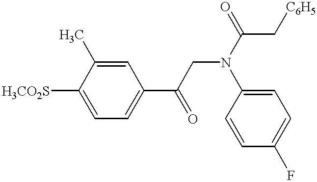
C1([H3CO2S])=CC=C(C(=O)CN(C2=CC=C(F)C=C2)C(C[C6H5])=O)C=C1C
